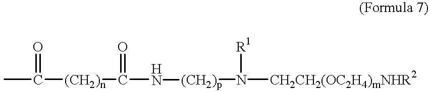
CC(=O)[(CH2)n]C(=O)N[(CH2)p]N([R1])[CH2CH2(OC2H4)mNHR2]
